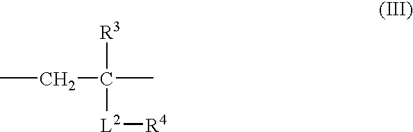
CCC([R3])(C)[L2][R4]
